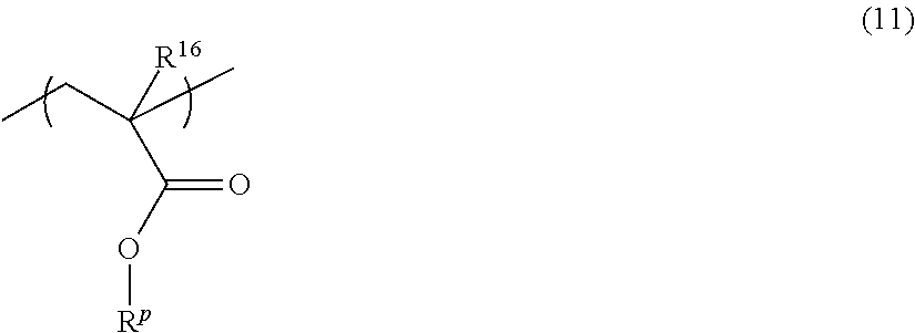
CCC(C)([R16])C(O[Rp])=O
